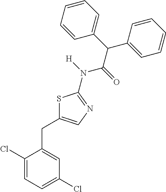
C1(Cl)=CC=C(Cl)C=C1CC1=CN=C(N([H])C(=O)C(C2=CC=CC=C2)C2=CC=CC=C2)S1
